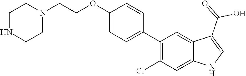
C1(C2=CC=C(OCCN3CCNCC3)C=C2)=C(Cl)C=C2C(=C1)C(C(=O)O)=CN2
